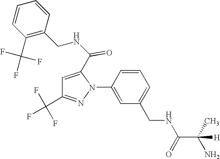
C1=CC(N2C(C(NCC3=C(C(F)(F)F)C=CC=C3)=O)=CC(C(F)(F)F)=N2)=CC(CNC(C(C)(N)[H])=O)=C1
